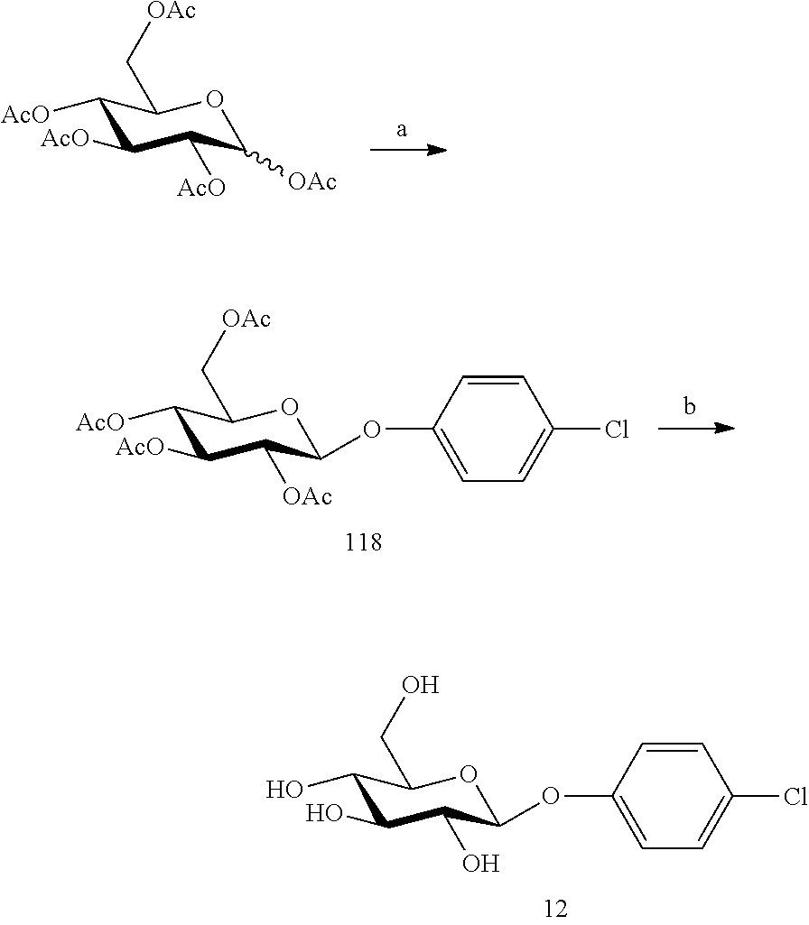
C1([AcO])C([AcO])C([AcO])C([OAc])OC1C[OAc].C1([AcO])C([AcO])C([OAc])C(OC2=CC=C(Cl)C=C2)OC1C[OAc].C1(O)C(O)C(O)C(OC2=CC=C(Cl)C=C2)OC1CO
